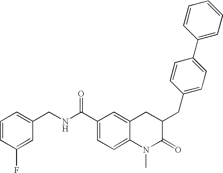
C1(C(NCC2=CC=CC(F)=C2)=O)=CC=C2C(=C1)CC(CC1=CC=C(C3=CC=CC=C3)C=C1)C(=O)N2C
